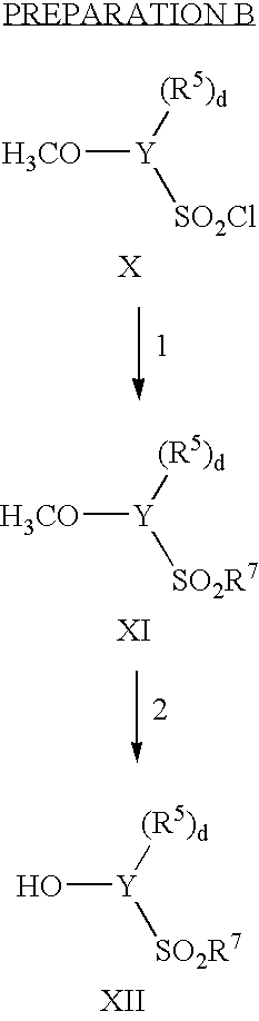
[H3CO][Y]([(R5)d])[SO2Cl].[H3CO][Y]([(R5)d])[SO2R7].O[Y]([(R5)d])[SO2R7]
